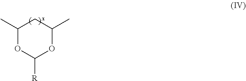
C1(C)OC([R])OC(C)C1
